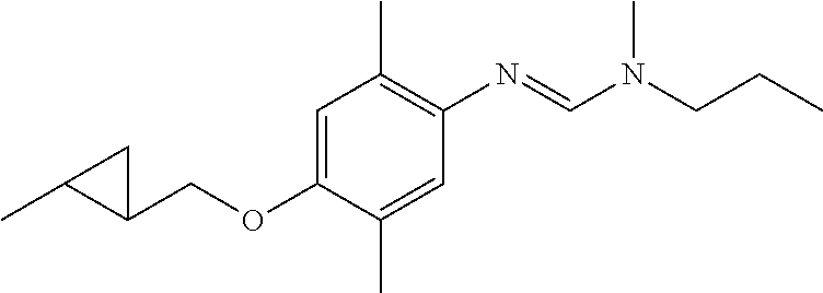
C1(COC2=CC(C)=C(N=CN(C)CCC)C=C2C)CC1C
